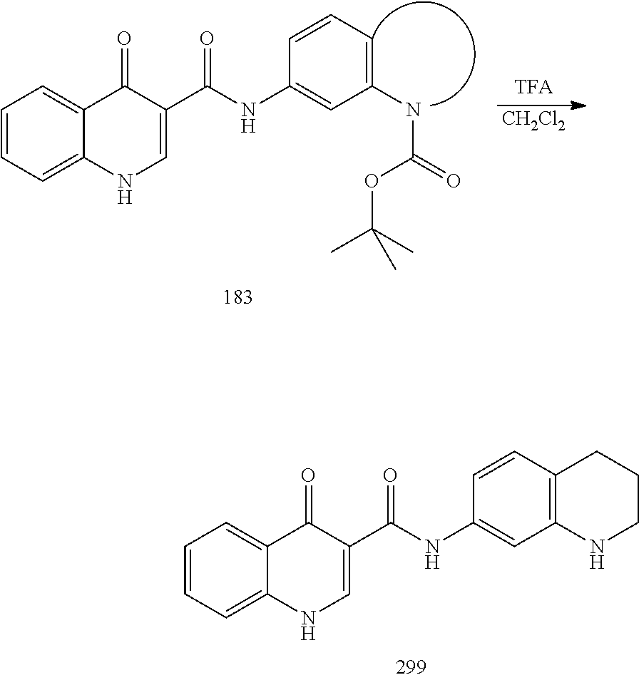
[CH2Cl2].C1=CC=C2C(=C1)C(=O)C(C(NC1=CC(NC(=O)OC(C)(C)C)=CC=C1)=O)=CN2.C1=CC=C2C(=C1)C(=O)C(C(NC1=CC3=C(C=C1)CCCN3)=O)=CN2
